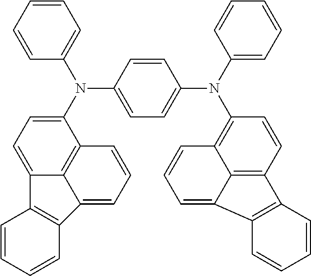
C1=CC=CC(N(C2=CC=C3C4=C2C=CC=C4C2=C3C=CC=C2)C2=CC=C(N(C3=CC=CC=C3)C3=C4C5=C(C=C3)C3=C(C=CC=C3)C5=CC=C4)C=C2)=C1
